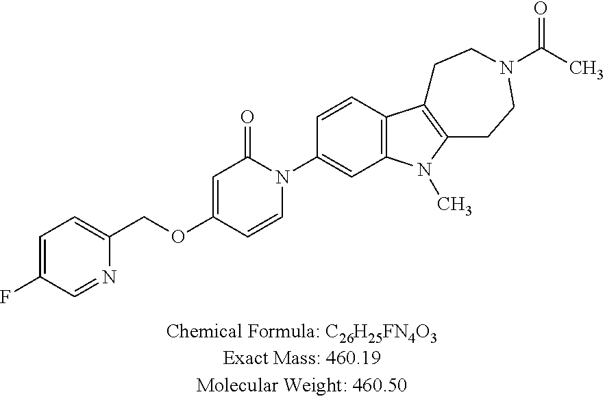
C1=C(F)C=NC(COC2=CC(=O)N(C3=CC4=C(C=C3)C3=C(N4C)CCN(C(C)=O)CC3)C=C2)=C1
